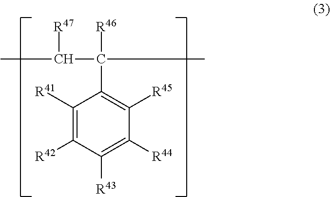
C1([R41])=C([R42])C([R43])=C([R44])C([R45])=C1C(C(C)[R47])([R46])C
